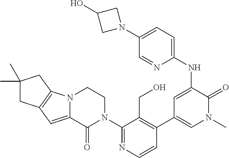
C12=C(N3C(=C1)C(=O)N(C1=NC=CC(C4=CN(C)C(=O)C(NC5=CC=C(N6CC(O)C6)C=N5)=C4)=C1CO)CC3)CC(C)(C)C2
